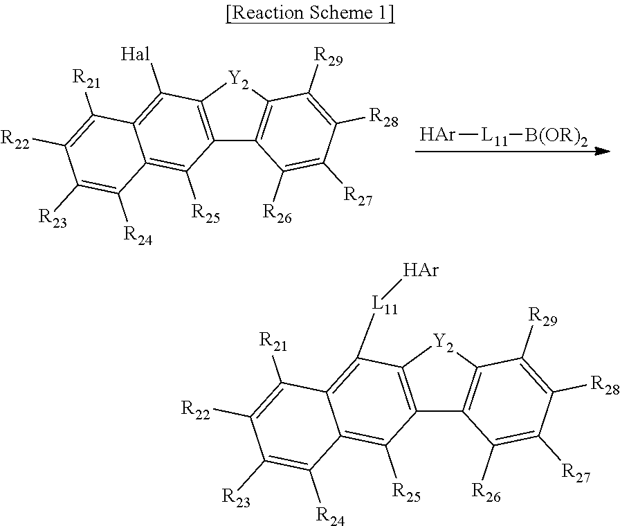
[Ar][L11][B(OR)2].C12=C([Y2]C3=C1C([R26])=C([R27])C([R28])=C3[R29])C([Hal])=C1C(=C2[R25])C([R24])=C([R23])C([R22])=C1[R21].C12=C([Y2]C3=C1C([R26])=C([R27])C([R28])=C3[R29])C([L11][Ar])=C1C(=C2[R25])C([R24])=C([R23])C([R22])=C1[R21]
